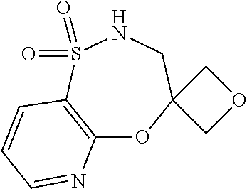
C12=C(S(=O)(=O)NCC3(O1)COC3)C=CC=N2
